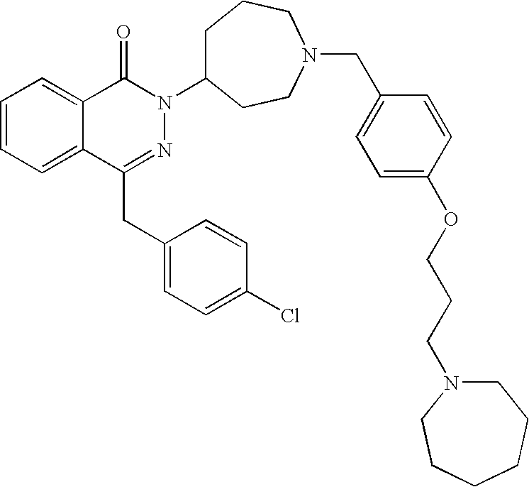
C1=CC=C2C(=C1)C(=O)N(C1CCCN(CC3=CC=C(OCCCN4CCCCCC4)C=C3)CC1)N=C2CC1=CC=C(Cl)C=C1
